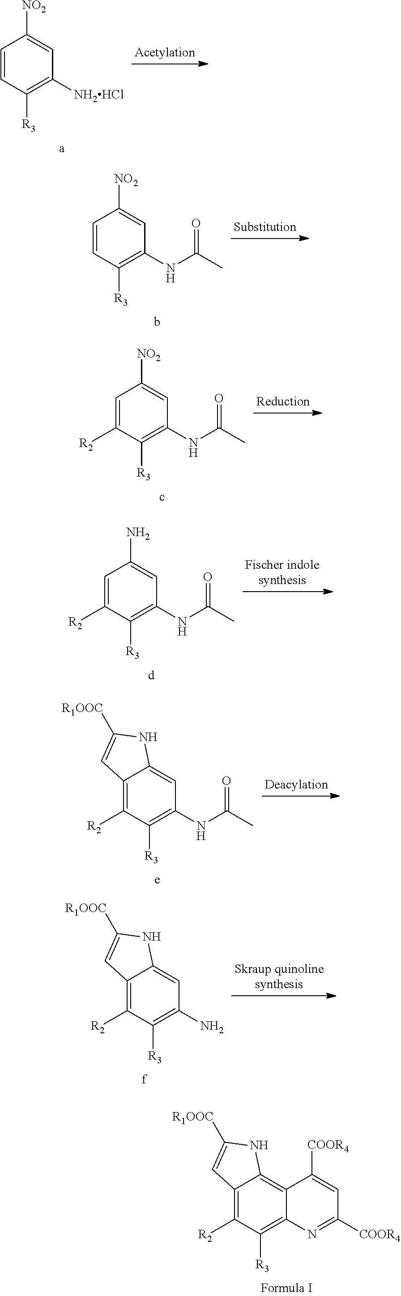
C1=CC([R3])=C([NH2HCl])C=C1[NO2].C1=CC([R3])=C(NC(C)=O)C=C1[NO2].C1=C([R2])C([R3])=C(NC(C)=O)C=C1[NO2].C1=C([R2])C([R3])=C(NC(C)=O)C=C1N.C12=C([R2])C([R3])=C(NC(C)=O)C=C1NC([R1OOC])=C2.C12=C([R2])C([R3])=C(N)C=C1NC([R1OOC])=C2.C12=C([R2])C([R3])=C3C(=C1NC([R1OOC])=C2)C([COOR4])=CC([COOR4])=N3
